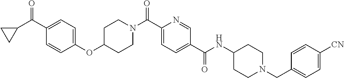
C1CN(C(C2=CC=C(C(=O)NC3CCN(CC4=CC=C([CN])C=C4)CC3)C=N2)=O)CCC1OC1=CC=C(C(C2CC2)=O)C=C1
